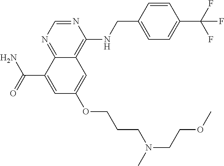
C(C1=CC(OCCCN(CCOC)C)=CC2=C(NCC3=CC=C(C(F)(F)F)C=C3)N=CN=C12)(N)=O
